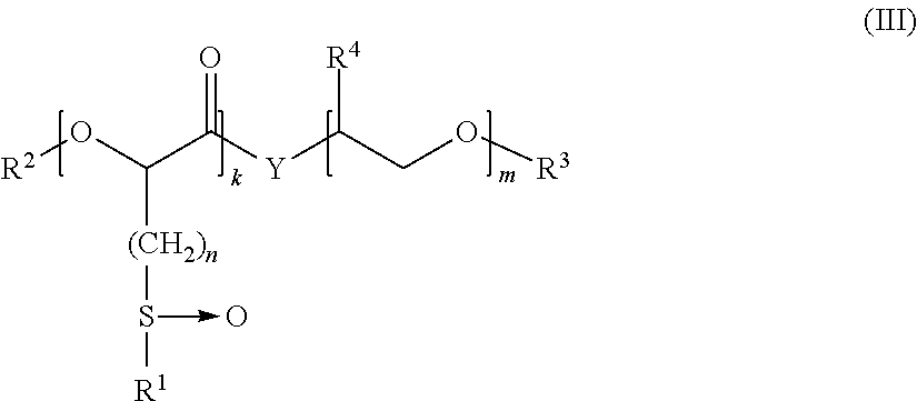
[R2]OC(C([Y]C(CO[R3])[R4])=O)[(CH2)n]S([R1])->O
